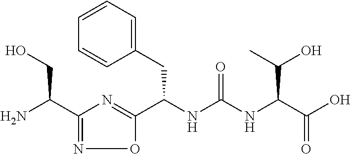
C(NC(NC(C(O)=O)C(O)C)=O)(CC1=CC=CC=C1)C1=NC(C(N)CO)=NO1
